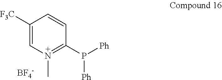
C1([F3C])=CN(C)=C(P([Ph])[Ph])C=C1.[BF4-]
